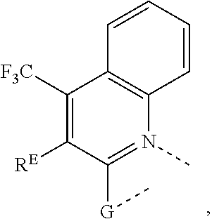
C1([F3C])=C([RE])C([G]C)=N(C)C2=C1C=CC=C2
